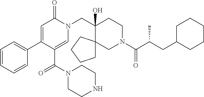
C1=CC=CC(C2=CC(=O)N(CC3(O)C4(CN(C(C(CC5CCCCC5)C)=O)CC3)CCCC4)C=C2C(N2CCNCC2)=O)=C1
